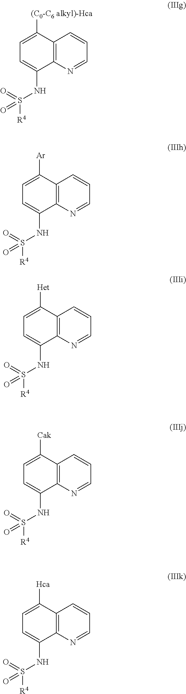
C12=C(N=CC=C1)C(NS([R4])(=O)=O)=CC=C2[(C0-C6 alkyl)-Hca].C12=C(N=CC=C1)C(NS([R4])(=O)=O)=CC=C2[Ar].C12=C(N=CC=C1)C(NS([R4])(=O)=O)=CC=C2[Het].C12=C(N=CC=C1)C(NS([R4])(=O)=O)=CC=C2[Cak].C12=C(N=CC=C1)C(NS([R4])(=O)=O)=CC=C2[Hca]
